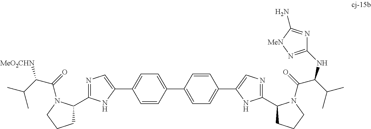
C1=CC(C2=CC=C(C3=CN=C(C4CCCN4C(C(NC4=N[MeN]C(N)=N4)C(C)C)=O)N3)C=C2)=CC=C1C1=CN=C(C2CCCN2C(=O)C(C(C)C)[MeO2CHN])N1
